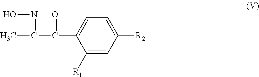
C1([R2])=CC=C(C(C(C)=NO)=O)C([R1])=C1
